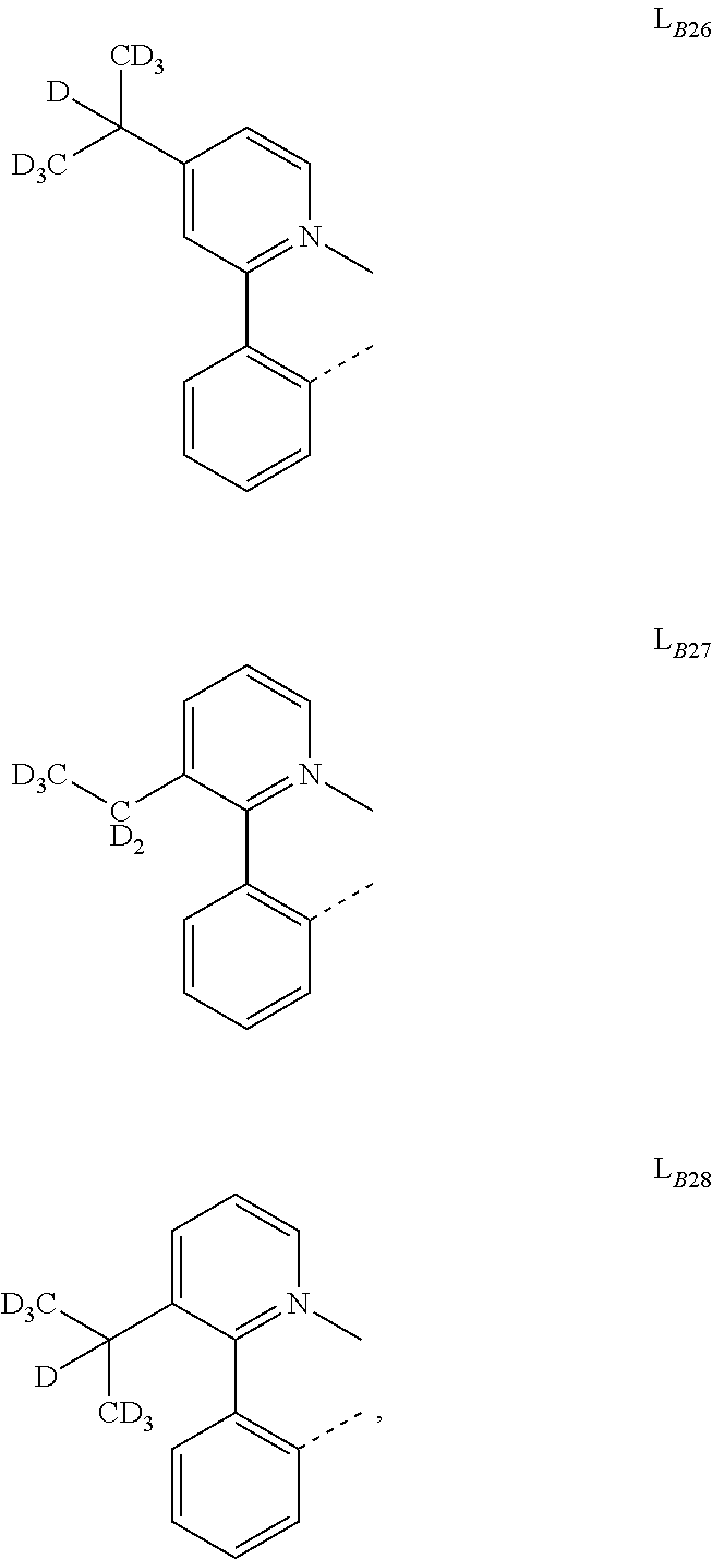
C1=C(C([D3C])([CD3])[D])C(C2=C(C)C=CC=C2)=N(C)C=C1.C1(C([D3C])([CD3])[D])=CC(C2=C(C)C=CC=C2)=N(C)C=C1.C1=C([CD2][D3C])C(C2=C(C)C=CC=C2)=N(C)C=C1
